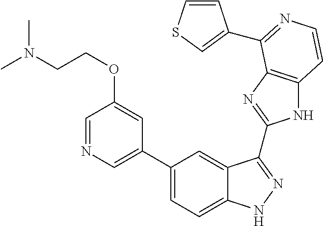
C1(C2=CN=CC(OCCN(C)C)=C2)=CC=C2C(=C1)C(C1=NC3=C(N1)C=CN=C3C1=CSC=C1)=NN2
